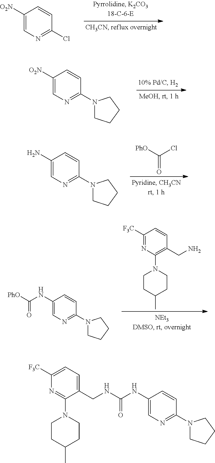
C1([O2N])=CN=C(Cl)C=C1.C1([O2N])=CN=C(N2CCCC2)C=C1.C1(N)=CN=C(N2CCCC2)C=C1.[PhO]C(Cl)=O.C1(NC([PhO])=O)=CN=C(N2CCCC2)C=C1.CC1CCN(C2=C(CN)C=CC([F3C])=N2)CC1.C1(NC(=O)NCC2=CC=C([F3C])N=C2N2CCC(C)CC2)=CN=C(N2CCCC2)C=C1
